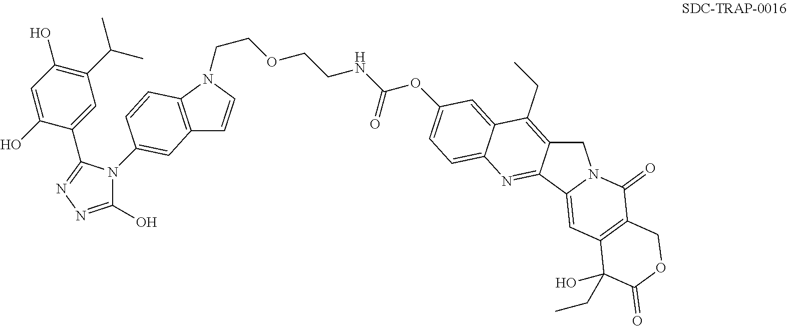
C1(O)=CC(O)=C(C(C)C)C=C1C1=NN=C(O)N1C1=CC2=C(N(CCOCCNC(OC3=CC=C4C(=C3)C(CC)=C3CN5C(=CC6=C(C5=O)COC(=O)C6(CC)O)C3=N4)=O)C=C2)C=C1
